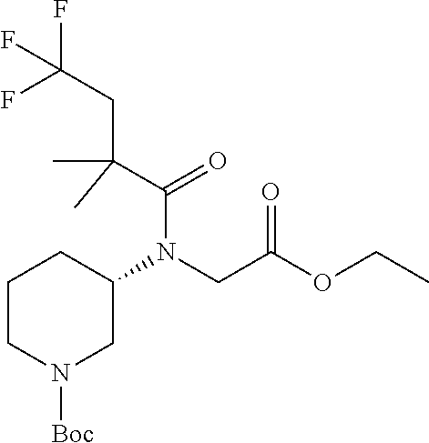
C1CN([Boc])CC(N(CC(OCC)=O)C(C(CC(F)(F)F)(C)C)=O)C1
